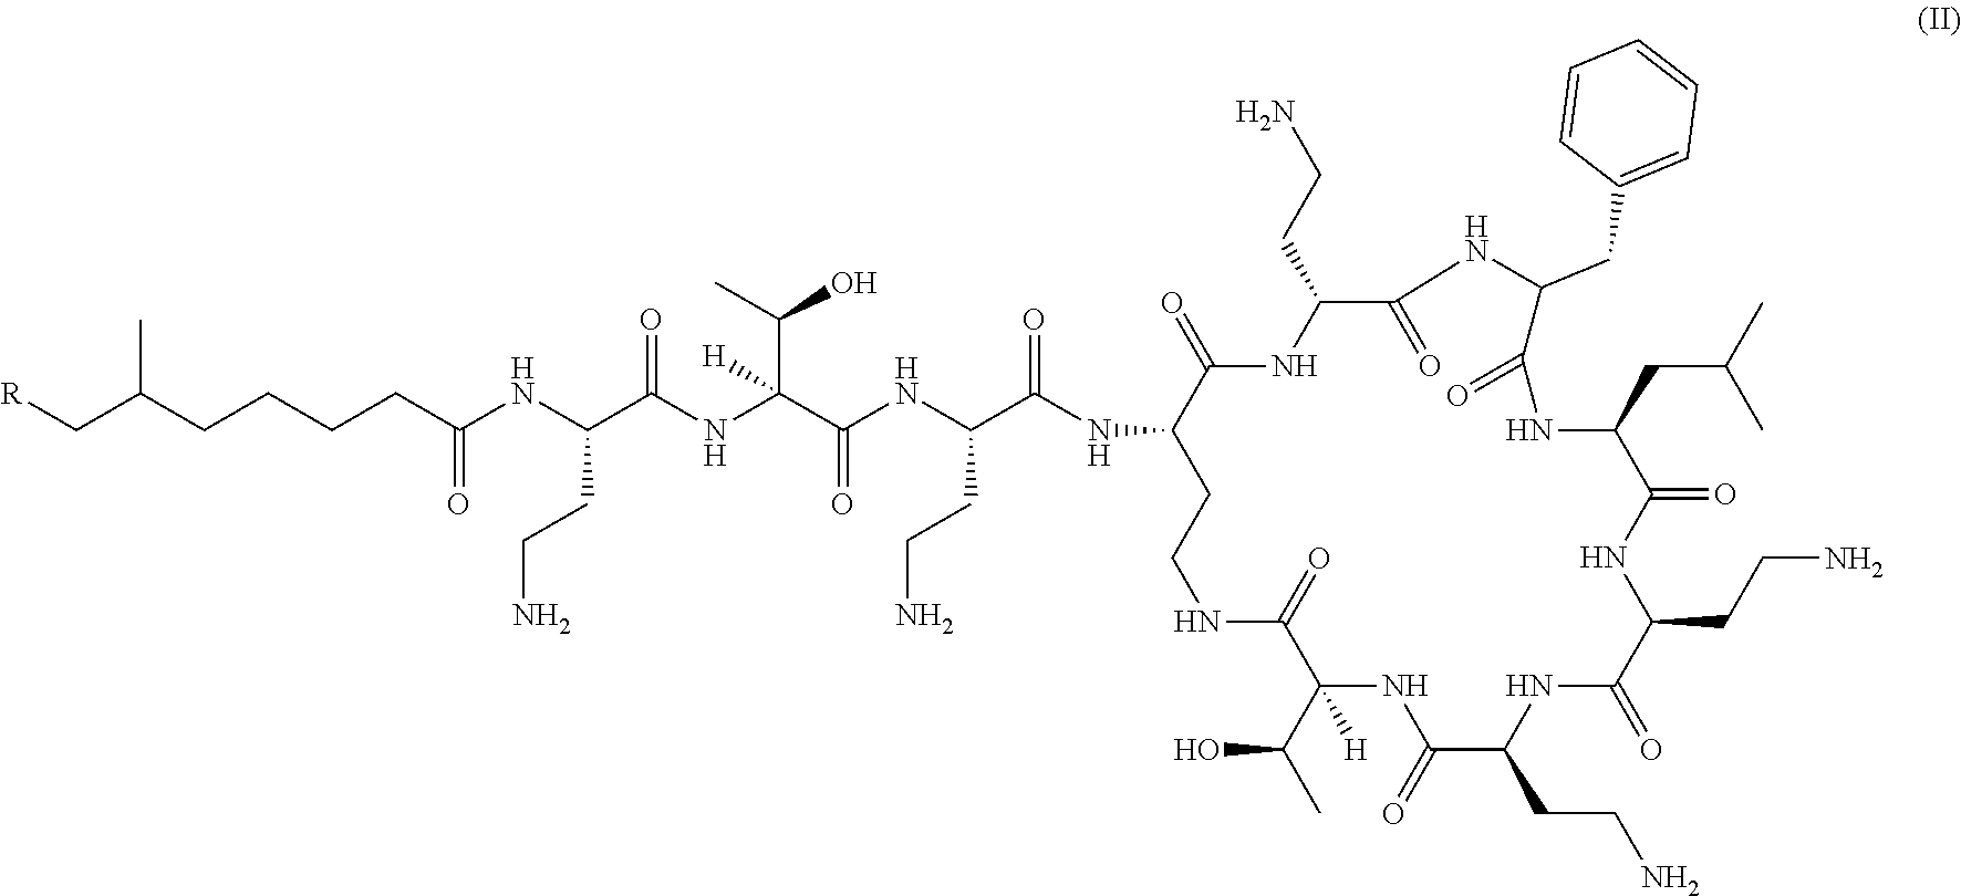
C(C(=O)NC(C(=O)NC(C(NC(C(=O)NC1CCNC(=O)C(C(C)O)([H])NC(=O)C(CCN)NC(=O)C(CCN)NC(=O)C(CC(C)C)NC(=O)C(CC2=CC=CC=C2)NC(=O)C(CCN)NC1=O)CCN)=O)(C(C)O)[H])CCN)CCCC(C[R])C
